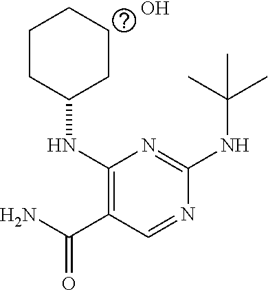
C(NC1=NC(NC2CCCCC2)=C(C(N)=O)C=N1)(C)(C)C.O
